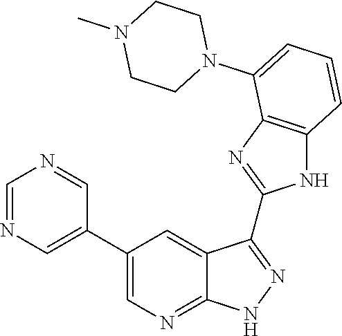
C1=NC=C(C2=CN=C3C(=C2)C(C2=NC4=C(N2)C=CC=C4N2CCN(C)CC2)=NN3)C=N1
